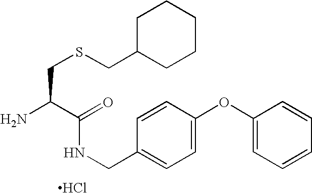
NC(C(=O)NCC1=CC=C(OC2=CC=CC=C2)C=C1)CSCC1CCCCC1.Cl
